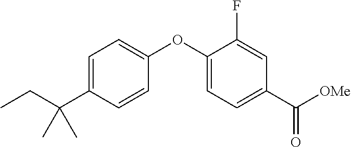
C1=C(C(CC)(C)C)C=CC(OC2=CC=C(C([OMe])=O)C=C2F)=C1
